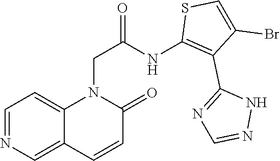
C1=NC=C2C(=C1)N(CC(NC1=C(C3=NC=NN3)C(Br)=CS1)=O)C(=O)C=C2
